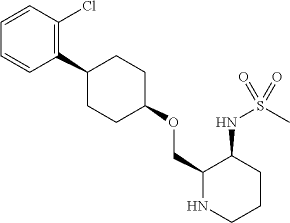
C1(C2CCC(OCC3NCCCC3NS(C)(=O)=O)CC2)=C(Cl)C=CC=C1
